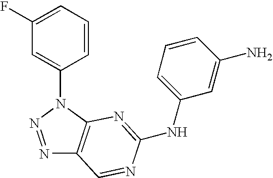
C1=CC=C(F)C=C1N1N=NC2=C1N=C(NC1=CC=CC(N)=C1)N=C2
